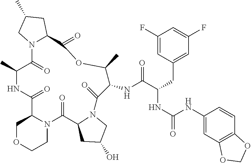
C1C(O)CN2C1C(=O)N1C(C(=O)NC(C)C(=O)N3C(CC(C)C3)C(=O)OC(C)C(NC(C(CC3=CC(F)=CC(F)=C3)NC(=O)NC3=CC4=C(C=C3)OCO4)=O)C2=O)COCC1
